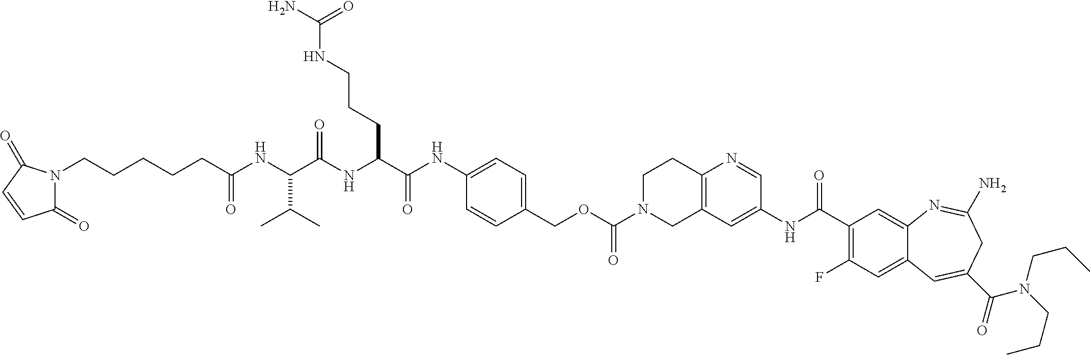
C1(=O)N(CCCCCC(=O)NC(C(C)C)C(=O)NC(CCCNC(=O)N)C(=O)NC2=CC=C(COC(=O)N3CC4=C(CC3)N=CC(NC(C3=C(F)C=C5C(=C3)N=C(N)CC(C(=O)N(CCC)CCC)=C5)=O)=C4)C=C2)C(=O)C=C1
